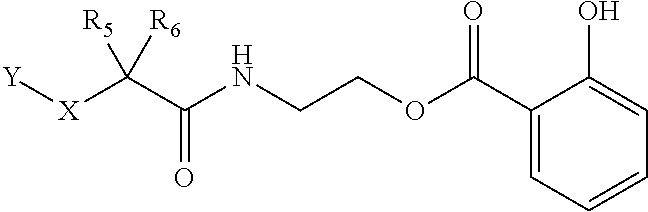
[Y][X]C(C(NCCOC(C1=CC=CC=C1O)=O)=O)([R5])[R6]
